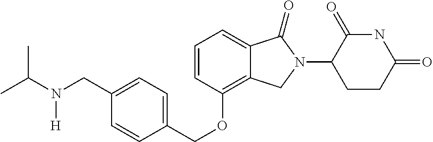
C1=CC(OCC2=CC=C(CN(C(C)C)[H])C=C2)=C2C(=C1)C(=O)N(C1CCC(=O)NC1=O)C2
